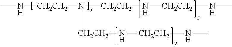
CN[CH2CH2]N([CH2CH2]N[CH2CH2]NC)[CH2CH2]N[CH2CH2]NC
